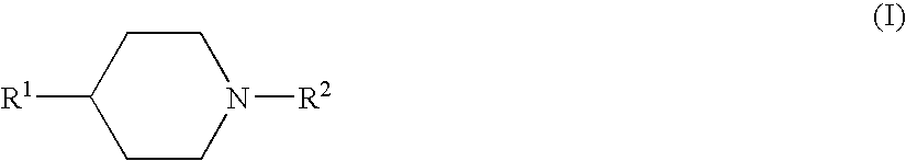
[R1]C1CCN([R2])CC1
